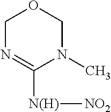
C1N=C([N(H)][NO2])N(C)CO1
